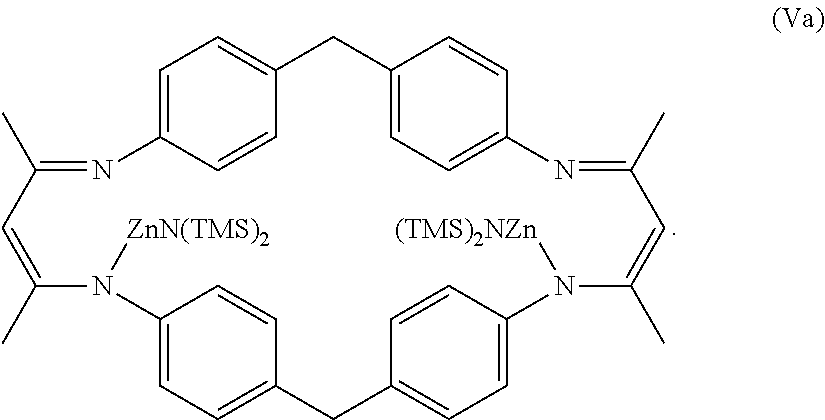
C1(C)=CC(C)=NC2=CC=C(C=C2)CC2=CC=C(N=C(C)C=C(C)N([(TMS)2NZn])C3=CC=C(CC4=CC=C(N1[ZnN(TMS)2])C=C4)C=C3)C=C2
